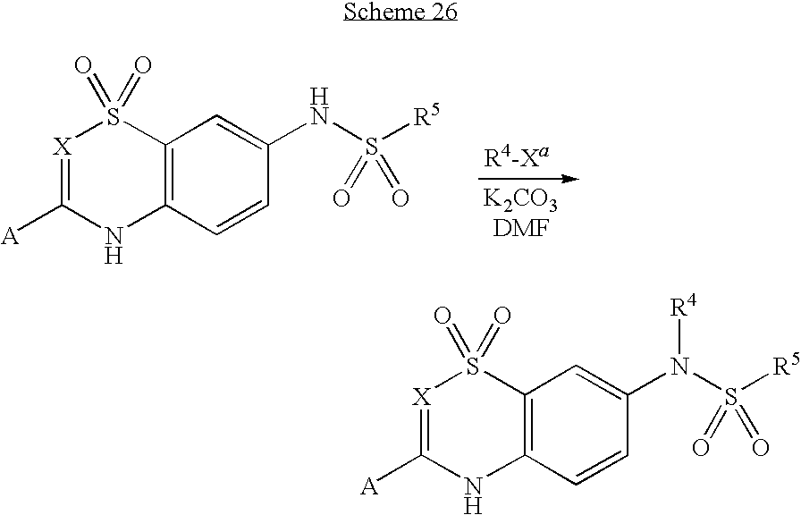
[X]1=C([A])NC2=C(S1(=O)=O)C=C(NS([R5])(=O)=O)C=C2.[X]1=C([A])NC2=C(S1(=O)=O)C=C(N(S([R5])(=O)=O)[R4])C=C2
